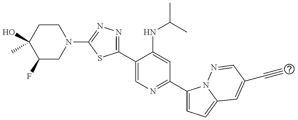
C1(F)CN(C2=NN=C(C3=CN=C(C4=CC=C5N4N=CC(C#C)=C5)C=C3NC(C)C)S2)CCC1(O)C
